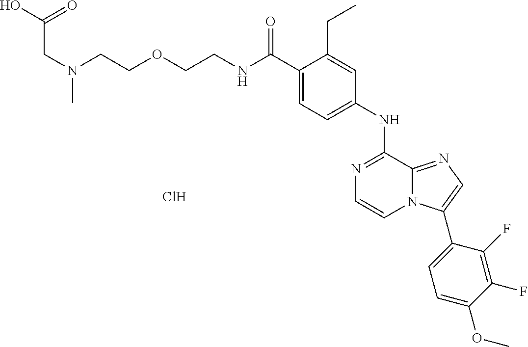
C(C1=CC=C(NC2=NC=CN3C2=NC=C3C2=CC=C(OC)C(F)=C2F)C=C1CC)(=O)NCCOCCN(CC(O)=O)C.Cl
